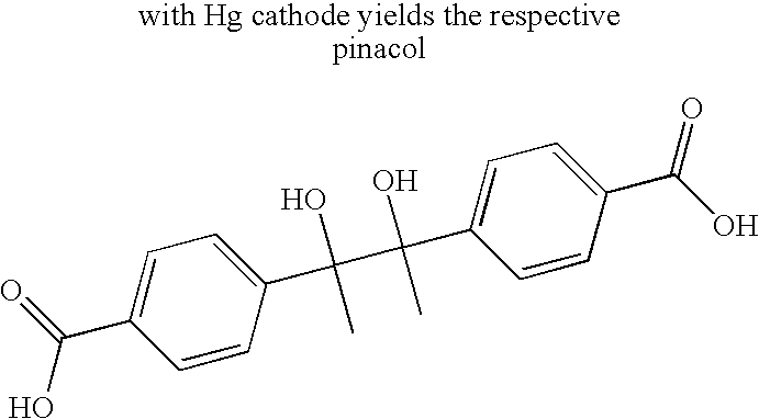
C1=CC(C(C)(O)C(O)(C)C2=CC=C(C(O)=O)C=C2)=CC=C1C(=O)O
